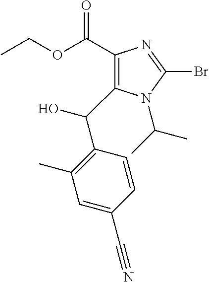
C1(C(OCC)=O)=C(C(O)C2=C(C)C=C(C#N)C=C2)N(C(C)C)C(Br)=N1
